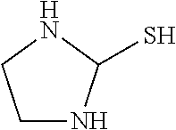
C1NC(S)NC1
